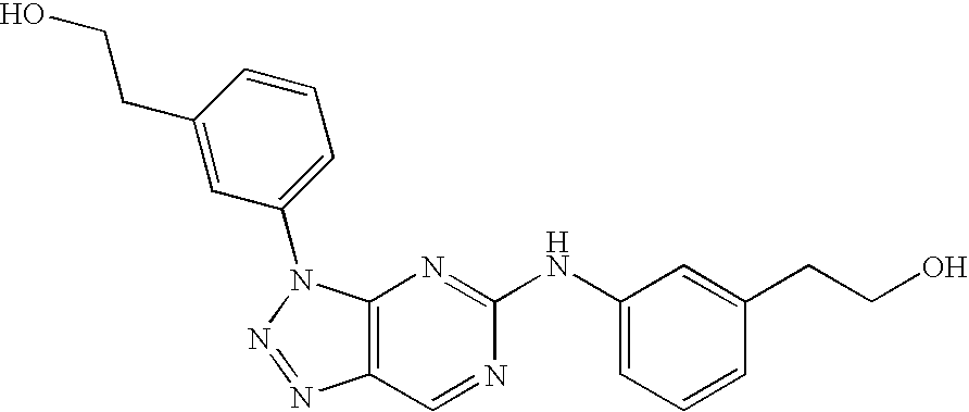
C12=C(N(C3=CC=CC(CCO)=C3)N=N1)N=C(NC1=CC=CC(CCO)=C1)N=C2
